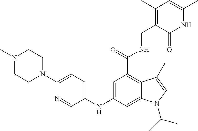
C1(NC2=CC=C(N3CCN(C)CC3)N=C2)=CC(C(=O)NCC2=C(C)C=C(C)NC2=O)=C2C(=C1)N(C(C)C)C=C2C
